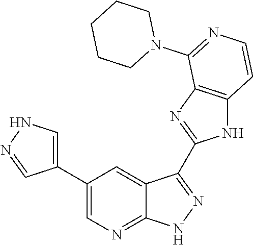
C1(C2=CN=C3C(=C2)C(C2=NC4=C(N2)C=CN=C4N2CCCCC2)=N[N H]3)=CNN=C1
